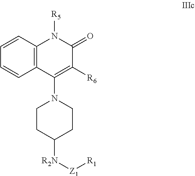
C12=C(C=CC=C1)N([R5])C(=O)C([R6])=C2N1CCC([R2N][Z1][R1])CC1
